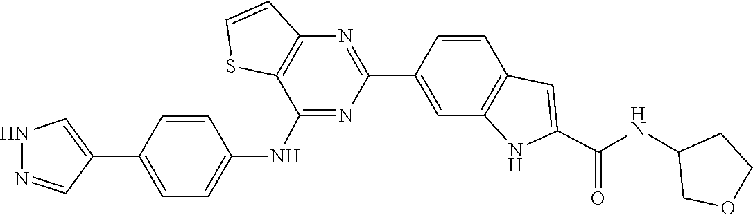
C1=CC2=C(C=C1C1=NC3=C(C(NC4=CC=C(C5=CNN=C5)C=C4)=N1)SC=C3)NC(C(NC1COCC1)=O)=C2
